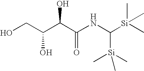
OCC(C(C(NC([Si](C)(C)C)[Si](C)(C)C)=O)O)O
